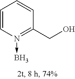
C1=CN(->B)=C(CO)C=C1
